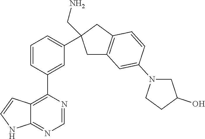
C12=C(C3=CC(C4(CN)CC5=C(C4)C=CC(N4CC(O)CC4)=C5)=CC=C3)N=CN=C1NC=C2
